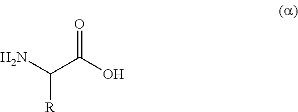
O=C(O)C(N)[R]
